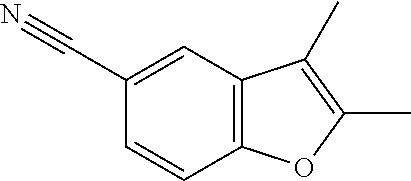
C12=C(C=C(C#N)C=C1)C(C)=C(C)O2
